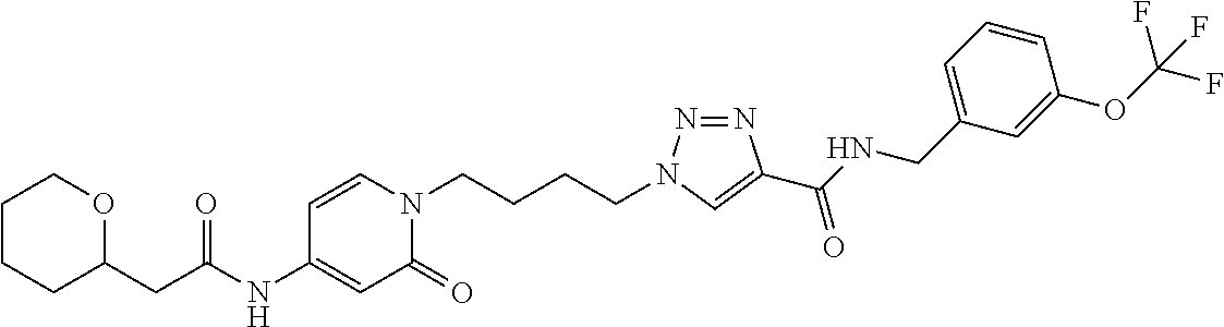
C1CCC(CC(NC2=CC(=O)N(CCCCN3N=NC(C(NCC4=CC=CC(OC(F)(F)F)=C4)=O)=C3)C=C2)=O)OC1
